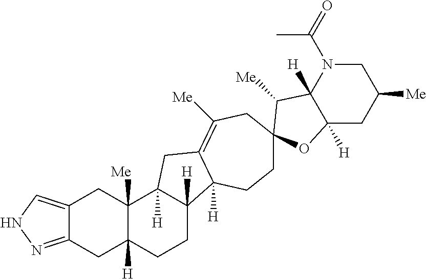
C12=CNN=C1CC1([H])C([Me])(C2)C2([H])C([H])(CC1)C1([H])C(=C([Me])CC3(CC1)C([Me])C1([H])C([H])(CC([Me])CN1C(=O)C)O3)C2
